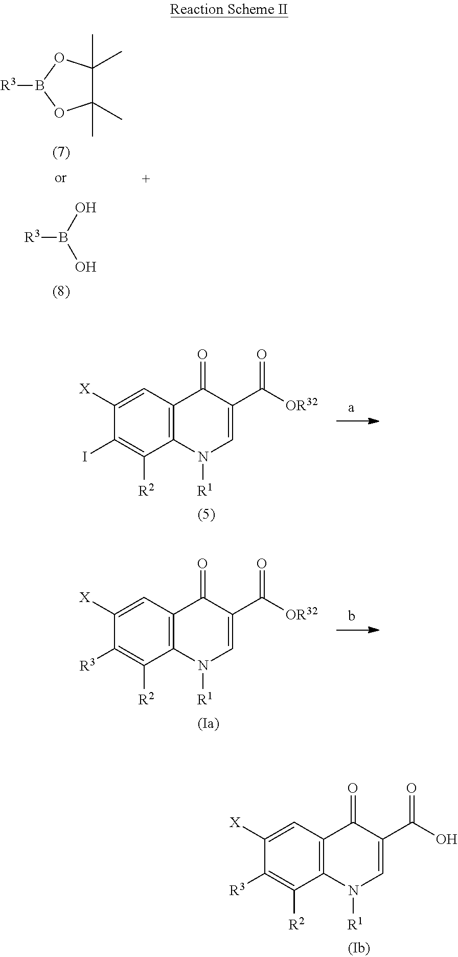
C1(C)(C)C(C)(C)OB([R3])O1.OB(O)[R3].C1=C([X])C(I)=C([R2])C2=C1C(=O)C(C([OR32])=O)=CN2[R1].C1=C([X])C([R3])=C([R2])C2=C1C(=O)C(C([OR32])=O)=CN2[R1].C1=C([X])C([R3])=C([R2])C2=C1C(=O)C(C(O)=O)=CN2[R1]
